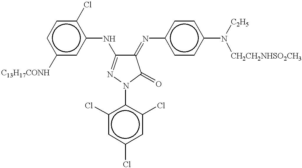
c1c(NC2=NN(c3c(Cl)cc(Cl)cc3Cl)C(=O)C2=Nc2ccc(N([C2H5])[CH2CH2NHSO2CH3])cc2)c(Cl)ccc1[C13H17CONH]
